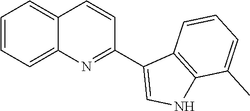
C1=CC=C2C(=C1)C=CC(C1=CNC3=C1C=CC=C3C)=N2
